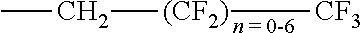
C([(CF2)][CF3])C.[n = 0-6]
